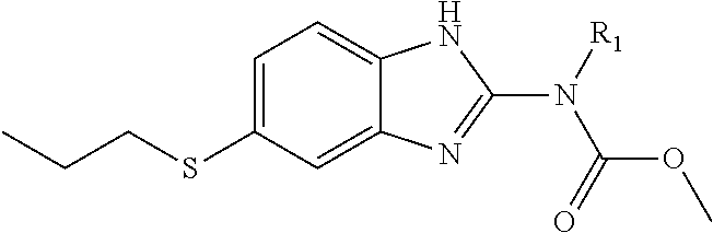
C1=C(SCCC)C=C2C(=C1)NC(N(C(OC)=O)[R1])=N2
